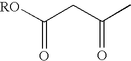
C(CC(C)=O)([RO])=O
